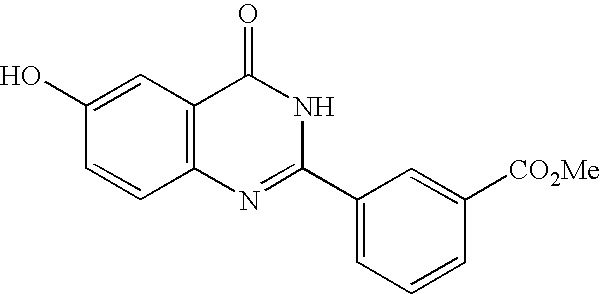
C12=C(C=C(O)C=C1)C(=O)NC(C1=CC=CC([CO2Me])=C1)=N2
